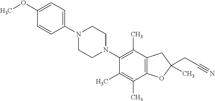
C1(OC)=CC=C(N2CCN(C3=C(C)C4=C(C(C)=C3C)OC(CC#N)(C)C4)CC2)C=C1
